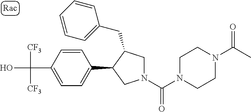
C(C1=CC=C(C2CN(C(=O)N3CCN(C(=O)C)CC3)CC2CC2=CC=CC=C2)C=C1)(O)([CF3])[CF3]
